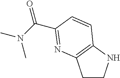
C1CNC2=C1N=C(C(N(C)C)=O)C=C2
